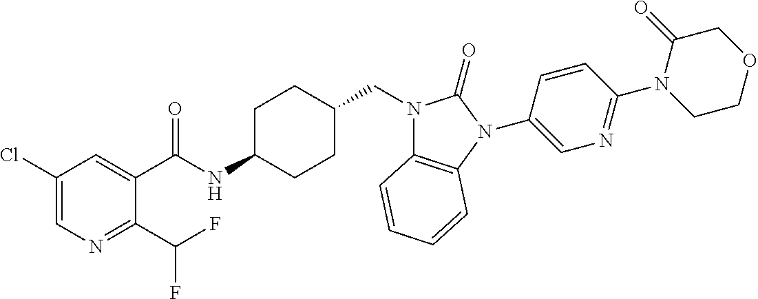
C1(Cl)=CN=C(C(F)F)C(C(NC2CCC(CN3C4=C(N(C5=CN=C(N6CCOCC6=O)C=C5)C3=O)C=CC=C4)CC2)=O)=C1
